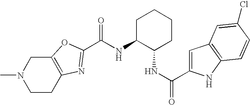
N1(C)CCC2=C(C1)OC(C(NC1C(NC(=O)C3=CC4=C(N3)C=CC(Cl)=C4)CCCC1)=O)=N2
